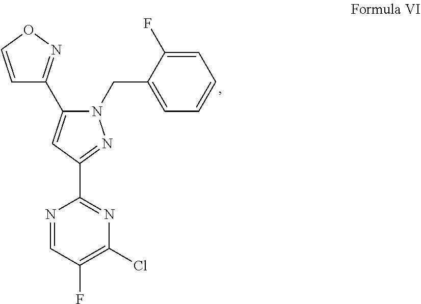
C1(C2=CC(C3=NC(Cl)=C(F)C=N3)=NN2CC2=CC=CC=C2F)=NOC=C1
